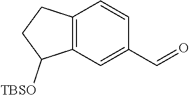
C12=C(C=C(C=O)C=C1)C([TBSO])CC2
